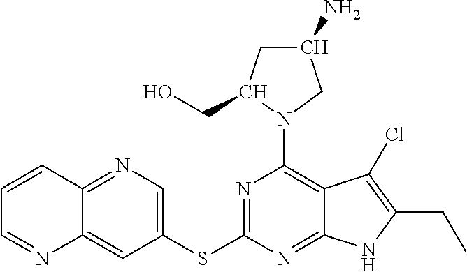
C1(SC2=NC(N3CC(N)CC3CO)=C3C(=N2)NC(CC)=C3Cl)=CN=C2C(=C1)N=CC=C2
